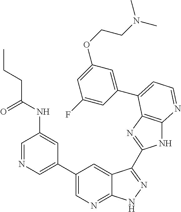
C1(C2=CN=CC(NC(CCC)=O)=C2)=CN=C2C(=C1)C(C1=NC3=C(N1)N=CC=C3C1=CC(OCCN(C)C)=CC(F)=C1)=NN2
